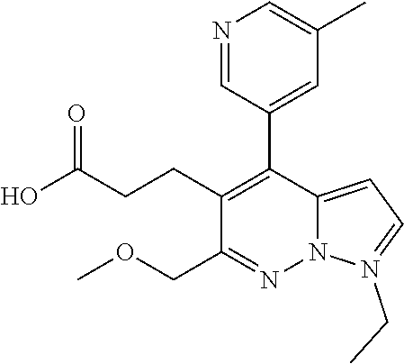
N1=CC(C2=C(CCC(O)=O)C(COC)=NN3C2=CC=N3CC)=CC(C)=C1
